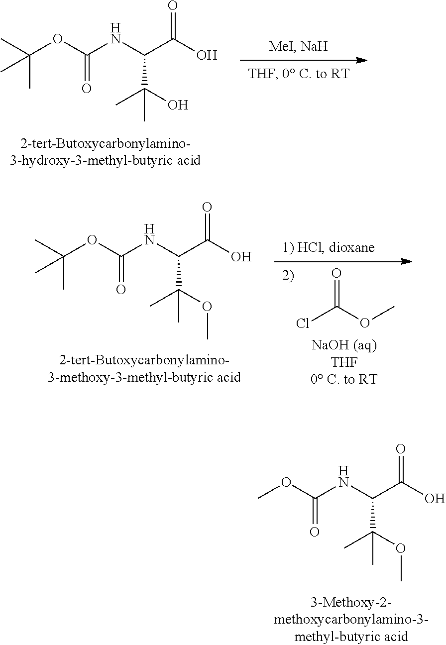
CC(OC(NC(C(O)=O)C(O)(C)C)=O)(C)C.CC(OC(NC(C(O)=O)C(OC)(C)C)=O)(C)C.ClC(OC)=O.COC(NC(C(O)=O)C(OC)(C)C)=O
